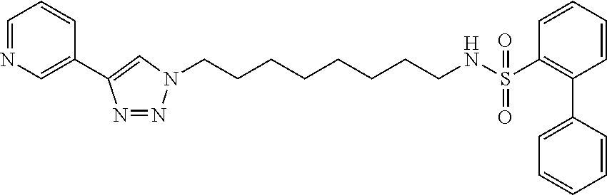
C1=NC=C(C2=CN(CCCCCCCCNS(C3=C(C4=CC=CC=C4)C=CC=C3)(=O)=O)N=N2)C=C1
